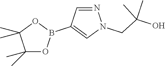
N1=CC(B2OC(C)(C)C(C)(C)O2)=CN1CC(O)(C)C
